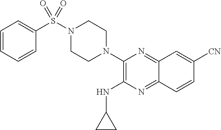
C1=CC=CC(S(N2CCN(C3=C(NC4CC4)N=C4C(=N3)C=C([CN])C=C4)CC2)(=O)=O)=C1
